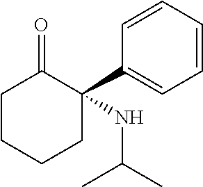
C1CCCC(C2=CC=CC=C2)(NC(C)C)C1=O
